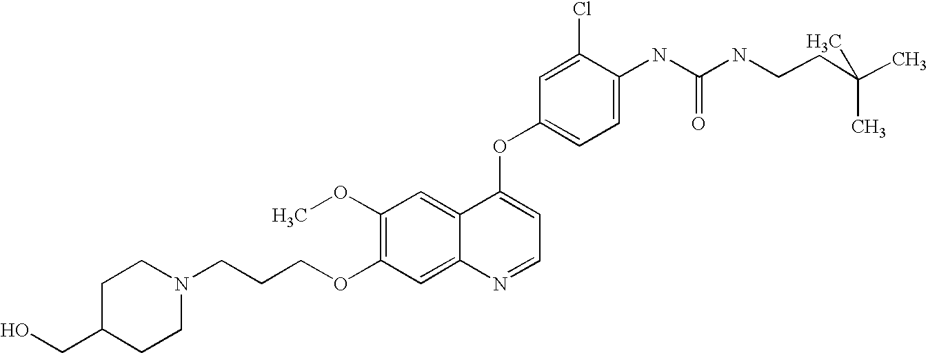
C1(Cl)=CC(OC2=CC=NC3=CC(OCCCN4CCC(CO)CC4)=C(OC)C=C23)=CC=C1NC(=O)NCCC(C)(C)C
